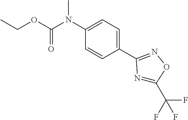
C1(N(C(OCC)=O)C)=CC=C(C2=NOC(C(F)(F)F)=N2)C=C1
